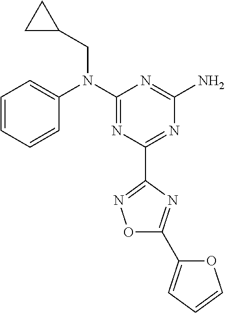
C1=CC=CC(N(C2=NC(C3=NOC(C4=CC=CO4)=N3)=NC(N)=N2)CC2CC2)=C1
